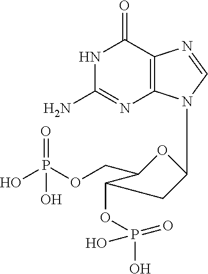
N1C(N)=NC2=C(C1=O)N=CN2C1OC(COP(O)(=O)O)C(OP(O)(=O)O)C1
